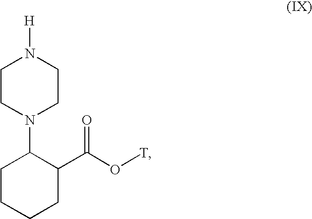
C1CN(C2CCCCC2C(O[T])=O)CCN1[H]
